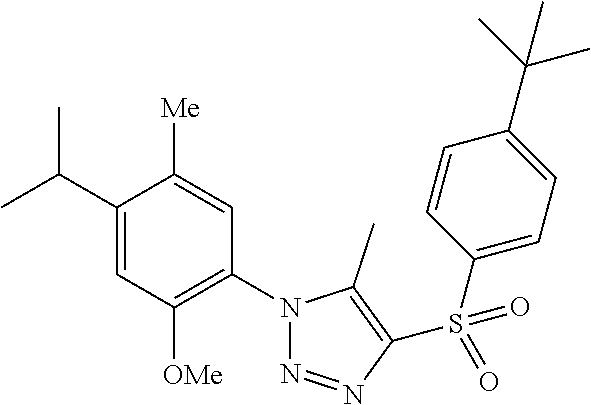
C1(C(C)C)=CC([OMe])=C(N2N=NC(S(C3=CC=C(C(C)(C)C)C=C3)(=O)=O)=C2C)C=C1[Me]
